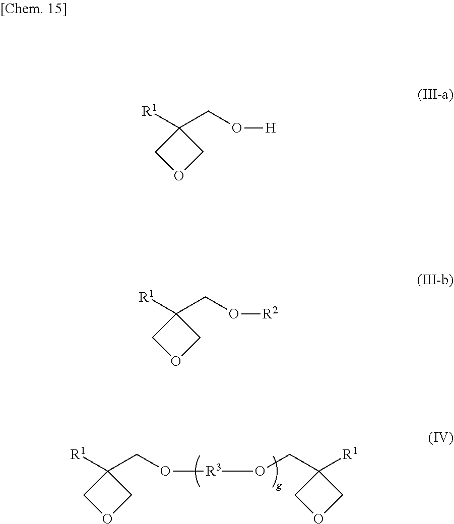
[R1]C1(CO[R3]OCC2([R1])COC2)COC1.[R1]C1(CO[H])COC1.[R1]C1(CO[R2])COC1
